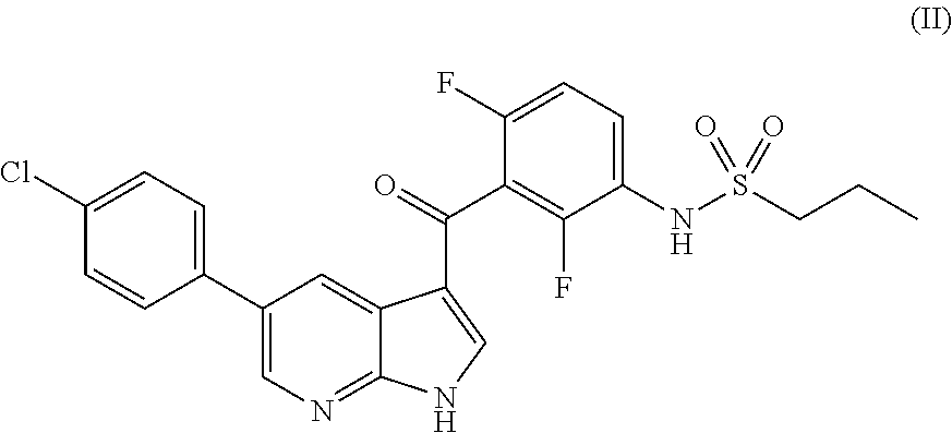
C1(C2=CC=C(Cl)C=C2)=CN=C2C(=C1)C(C(=O)C1=C(F)C(NS(CCC)(=O)=O)=CC=C1F)=CN2
